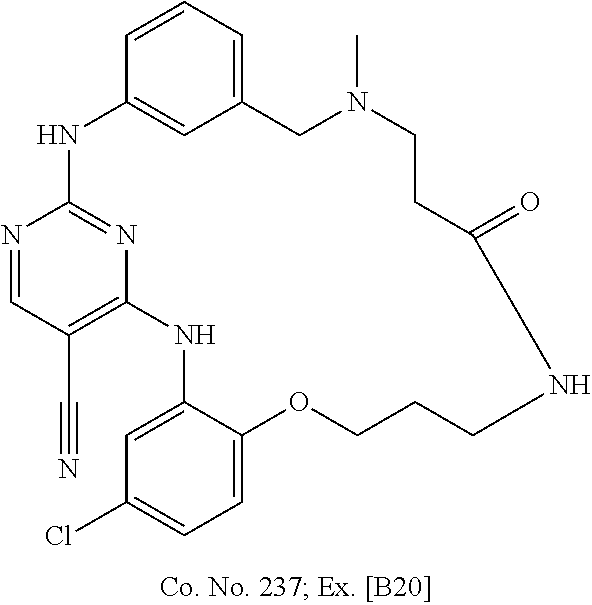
N1=CC(C#N)=C2N=C1NC1=CC(=CC=C1)CN(C)CCC(=O)NCCCOC1=CC=C(Cl)C=C1N2
